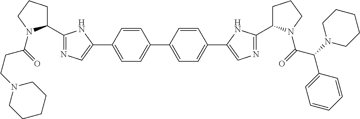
C1(C2=NC=C(C3=CC=C(C4=CC=C(C5=CN=C(C6CCCN6C(=O)C(N6CCCCC6)C6=CC=CC=C6)N5)C=C4)C=C3)N2)CCCN1C(=O)CCN1CCCCC1
